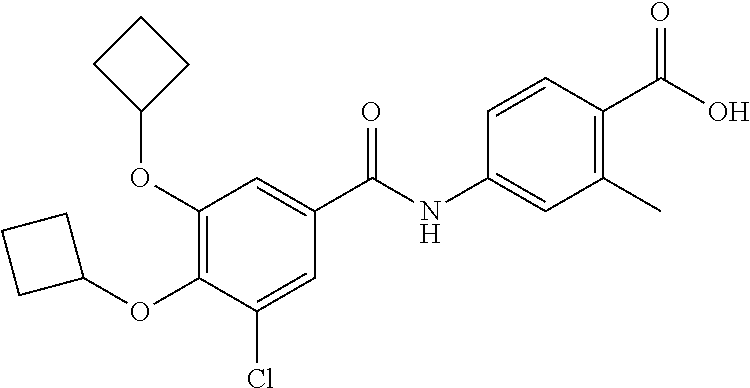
C1(OC2=C(OC3CCC3)C=C(C(NC3=CC(C)=C(C(O)=O)C=C3)=O)C=C2Cl)CCC1
